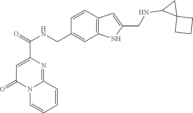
C1=C(C(=O)NCC2=CC3=C(C=C2)C=C(CNC2C4(C2)CCC4)N3)N=C2N(C1=O)C=CC=C2
